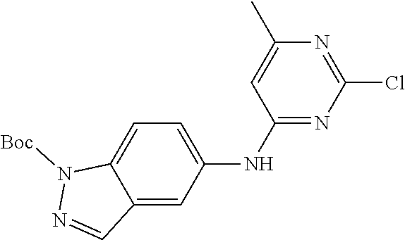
C1=C(C)N=C(Cl)N=C1NC1=CC=C2C(=C1)C=NN2[Boc]
